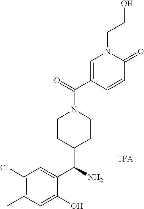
C1(Cl)=C(C)C=C(O)C(C(N)C2CCN(C(=O)C3=CN(CCO)C(=O)C=C3)CC2)=C1
